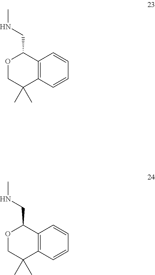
O1CC(C)(C)C2=C(C1CNC)C=CC=C2.O1CC(C)(C)C2=C(C1CNC)C=CC=C2
